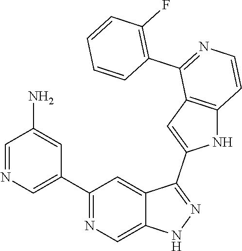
C1(C2=CN=CC(N)=C2)=NC=C2C(=C1)C(C1=CC3=C(N1)C=CN=C3C1=C(F)C=CC=C1)=NN2
